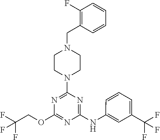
C1CN(CC2=C(F)C=CC=C2)CCN1C1=NC(OCC(F)(F)F)=NC(NC2=CC(C(F)(F)F)=CC=C2)=N1
